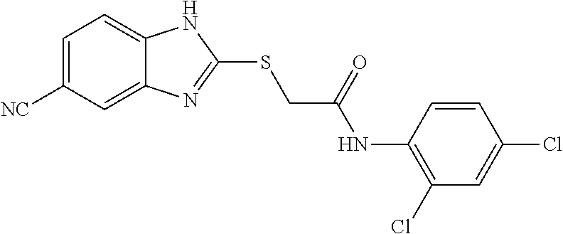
C1=C([NC])C=C2C(=C1)NC(SCC(NC1=C(Cl)C=C(Cl)C=C1)=O)=N2
